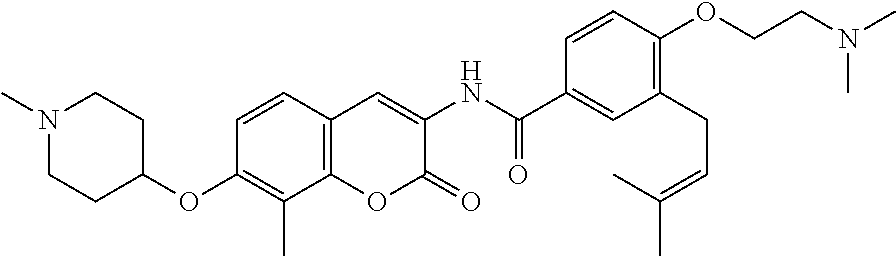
N1(C)CCC(OC2=C(C)C3=C(C=C2)C=C(NC(=O)C2=CC(CC=C(C)C)=C(OCCN(C)C)C=C2)C(=O)O3)CC1
